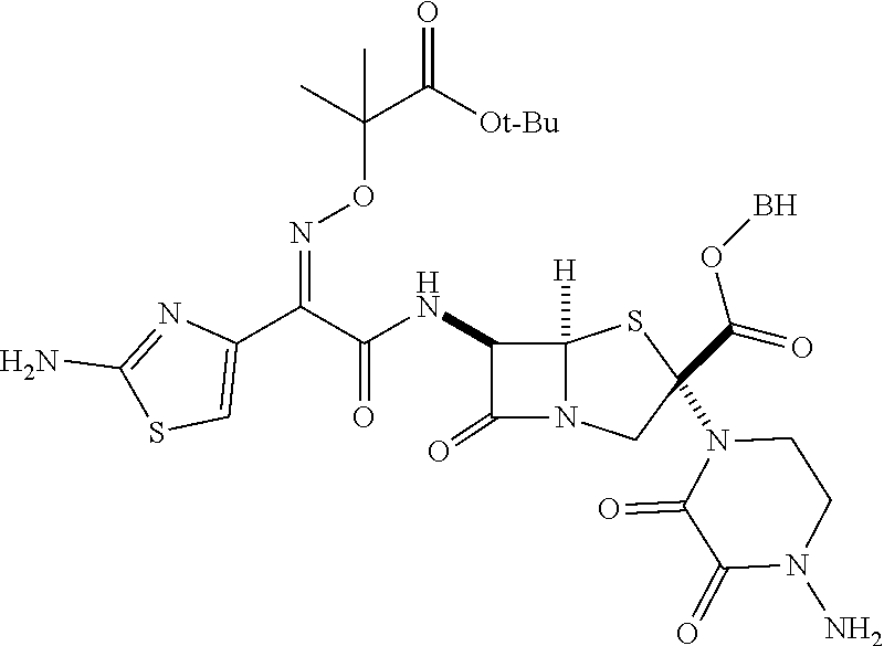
C1(C(C(NC2C(=O)N3C2([H])SC(N2C(=O)C(=O)N(N)CC2)(C(=O)OB)C3)=O)=NOC(C(=O)[Ot-Bu])(C)C)=CSC(N)=N1
